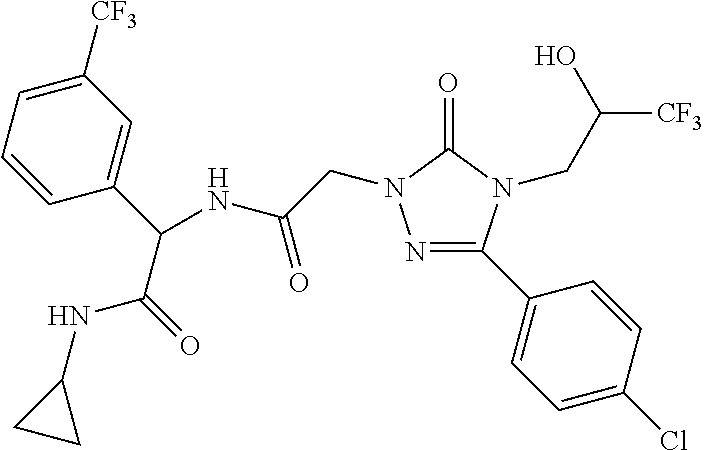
C1(C(NC(CN2N=C(C3=CC=C(Cl)C=C3)N(CC(O)[CF3])C2=O)=O)C(=O)NC2CC2)=CC([CF3])=CC=C1
